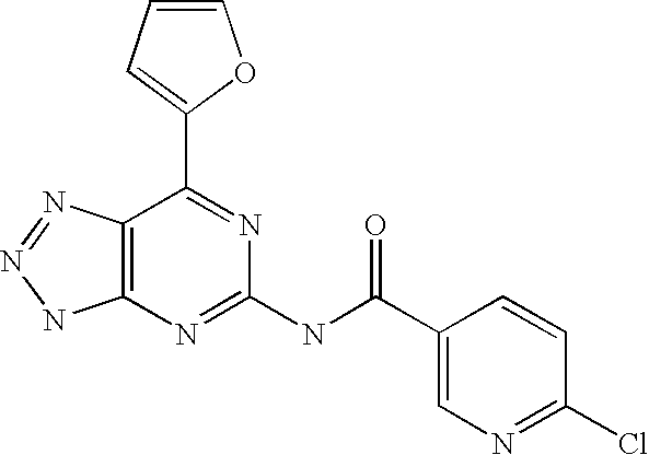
C1=CC=C(C2=NC(NC(C3=CN=C(Cl)C=C3)=O)=NC3=C2N=NN3)O1
